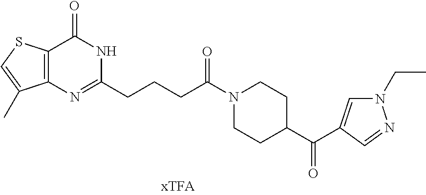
C12=C(N=C(CCCC(N3CCC(C(=O)C4=CN(CC)N=C4)CC3)=O)NC1=O)C(C)=CS2
